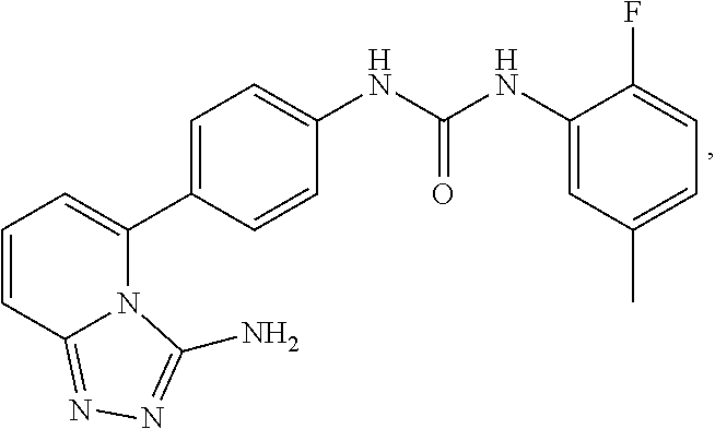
C1=CC2=NN=C(N)N2C(C2=CC=C(NC(NC3=CC(C)=CC=C3F)=O)C=C2)=C1
